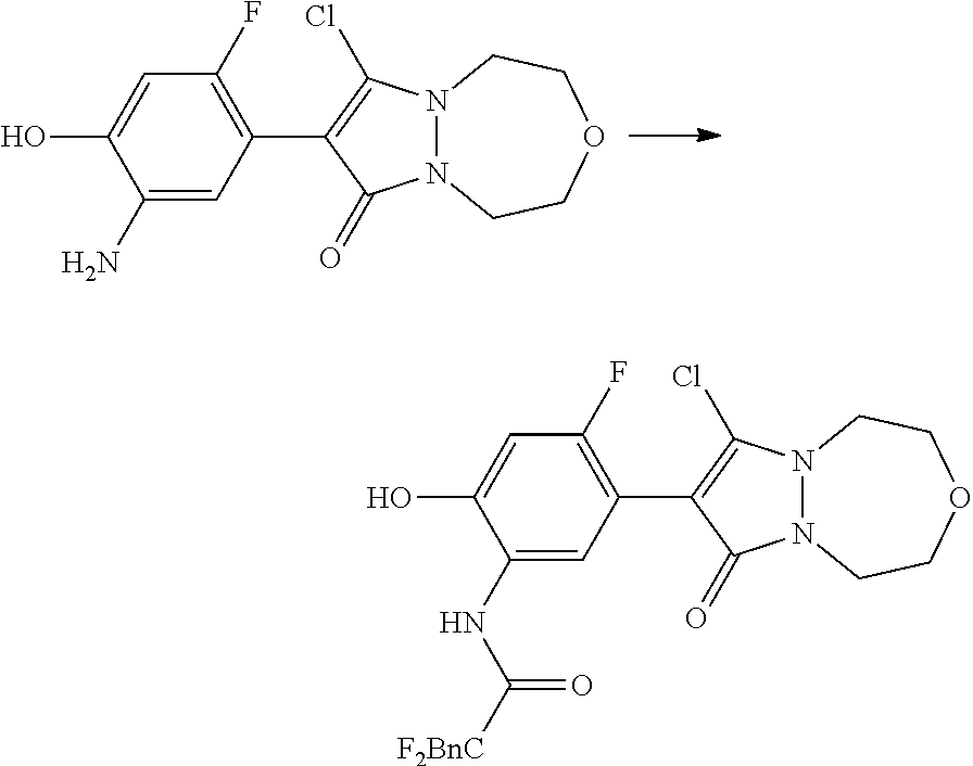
C1(N)=CC(C2=C(Cl)N3N(C2=O)CCOCC3)=C(F)C=C1O.C1(NC([F2BnC])=O)=CC(C2=C(Cl)N3N(C2=O)CCOCC3)=C(F)C=C1O
